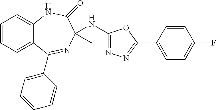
C1=CC=C2C(=C1)NC(=O)C(NC1=NN=C(C3=CC=C(F)C=C3)O1)(C)N=C2C1=CC=CC=C1
